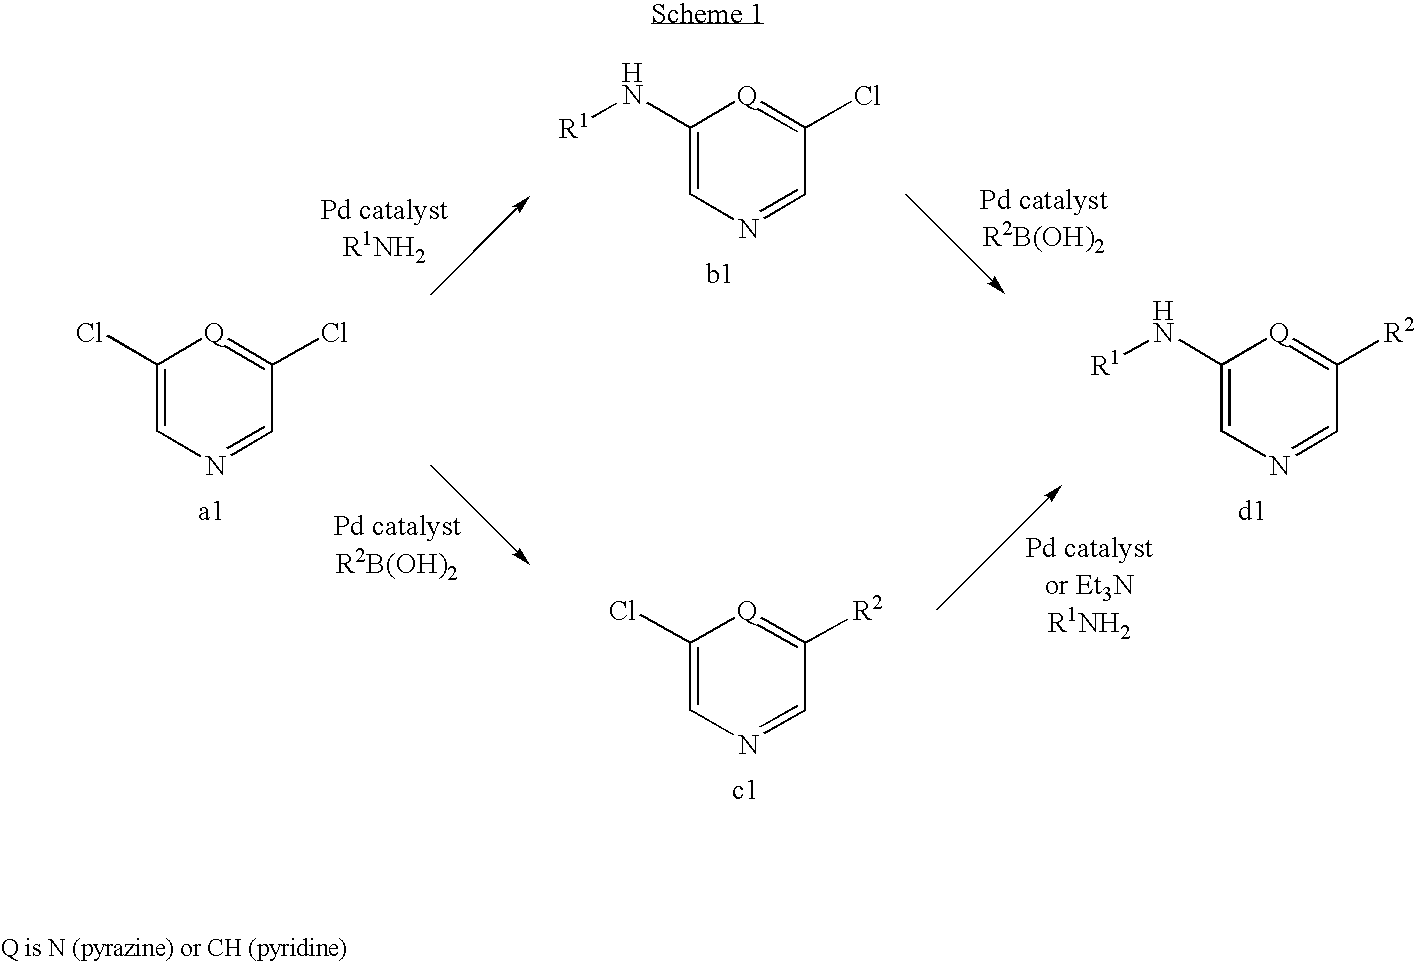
C1(N[R1])=CN=CC(Cl)=[Q]1.C1(Cl)=CN=CC(Cl)=[Q]1.C1(N[R1])=CN=CC([R2])=[Q]1.C1(Cl)=CN=CC([R2])=[Q]1
